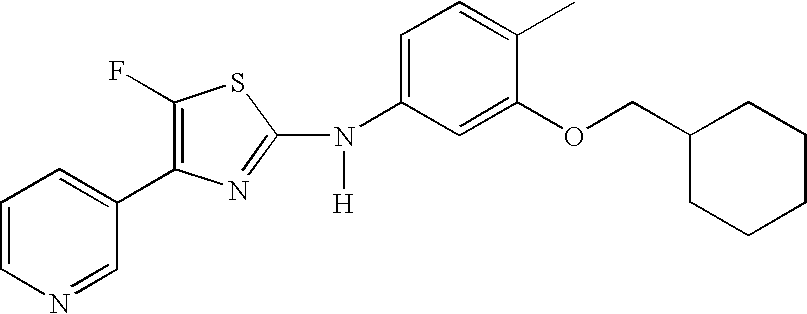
C1=CN=CC(C2=C(F)SC(N(C3=CC=C(C)C(OCC4CCCCC4)=C3)[H])=N2)=C1
